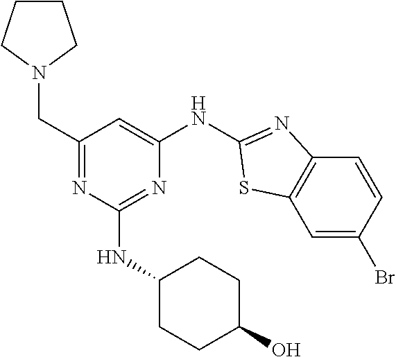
C1=C(Br)C=CC2=C1SC(NC1=CC(CN3CCCC3)=NC(NC3CCC(O)CC3)=N1)=N2
